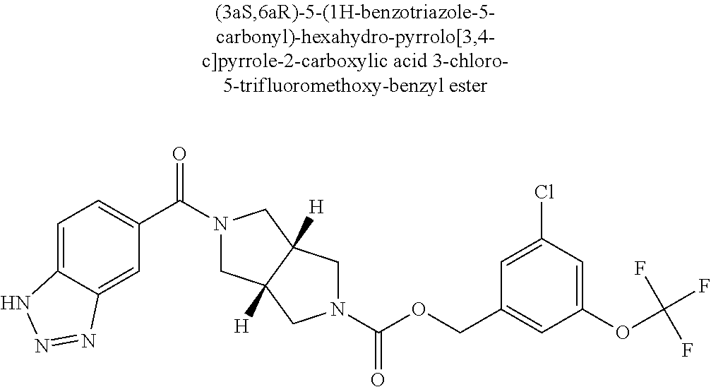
C1(C(=O)N2CC3([H])C([H])(C2)CN(C(OCC2=CC(OC(F)(F)F)=CC(Cl)=C2)=O)C3)=CC=C2C(=C1)N=NN2
